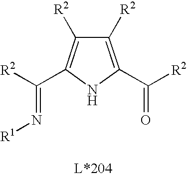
C1([R2])=C(C([R2])=O)NC(C([R2])=N[R1])=C1[R2]
